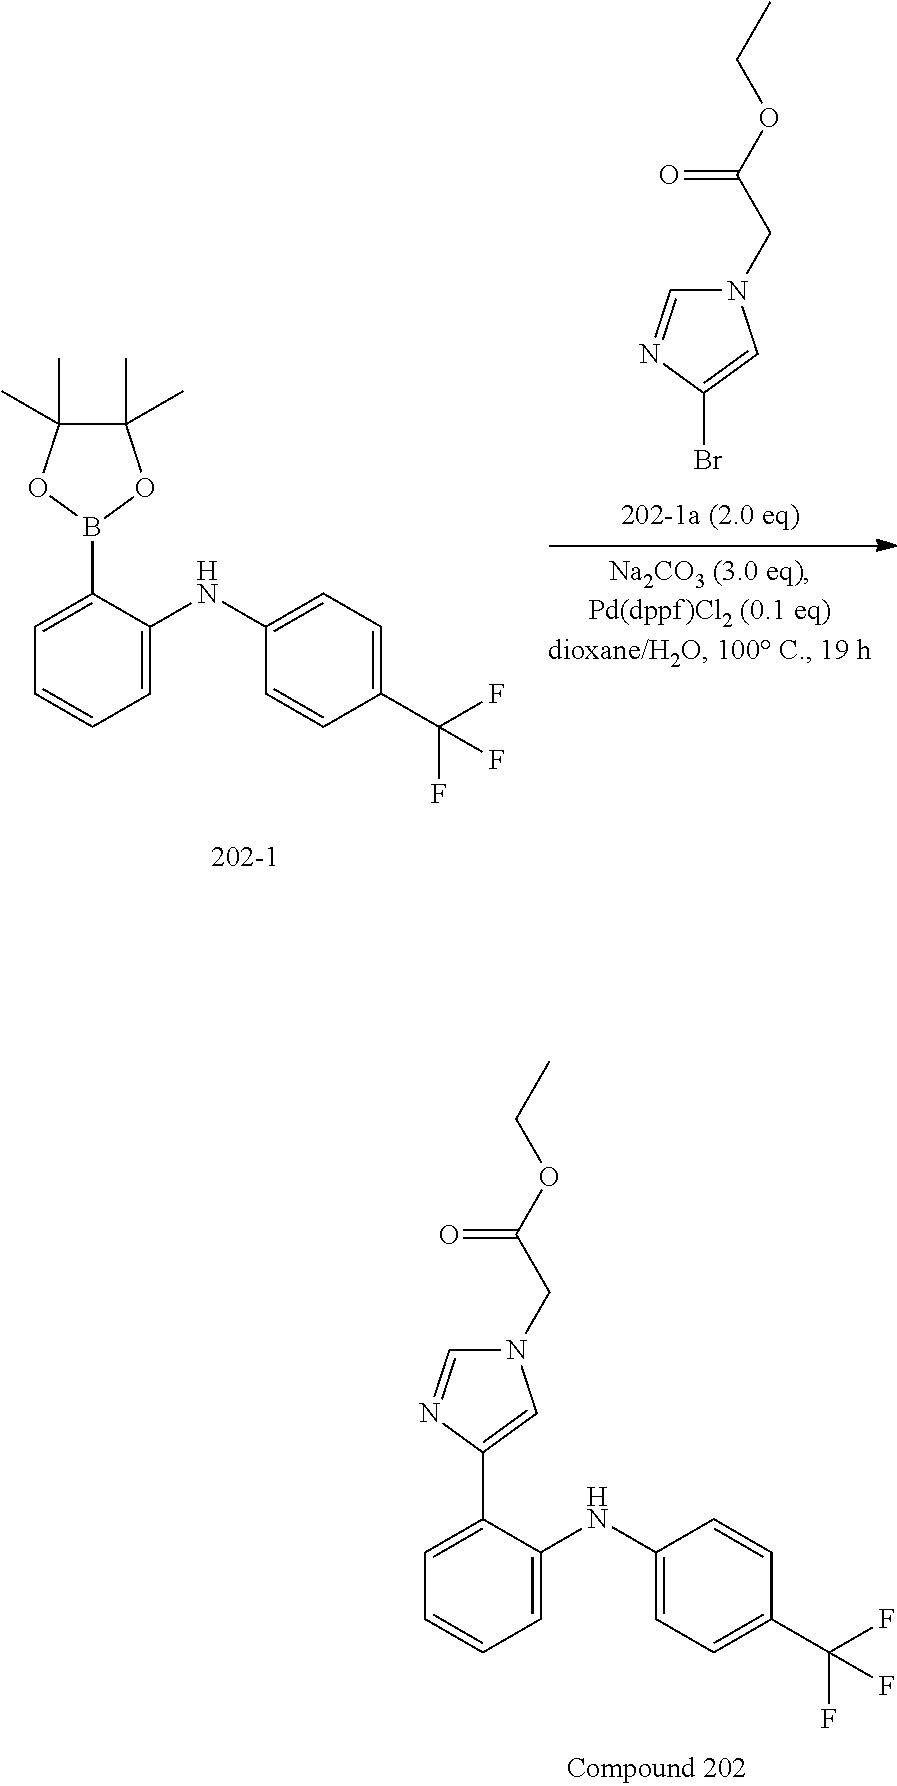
C1(C)(C)C(C)(C)OB(C2=CC=CC=C2NC2=CC=C(C(F)(F)F)C=C2)O1.N1(CC(OCC)=O)C=NC(Br)=C1.C1(C2=CN(CC(OCC)=O)C=N2)=CC=CC=C1NC1=CC=C(C(F)(F)F)C=C1
